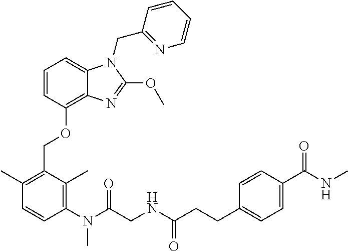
C1=CC(OCC2=C(C)C=CC(N(C)C(=O)CNC(CCC3=CC=C(C(=O)NC)C=C3)=O)=C2C)=C2C(=C1)N(CC1=NC=CC=C1)C(OC)=N2
